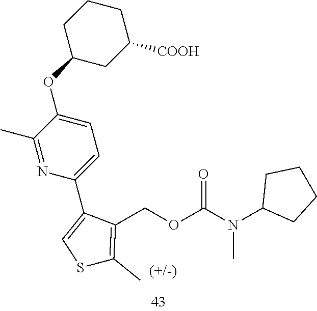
C1CCC(OC2=CC=C(C3=CSC(C)=C3COC(N(C3CCCC3)C)=O)N=C2C)CC1[COOH]
